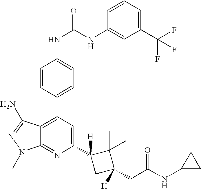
C12=C(C3=CC=C(NC(NC4=CC(C(F)(F)F)=CC=C4)=O)C=C3)C=C(C3([H])CC(CC(NC4CC4)=O)([H])C3(C)C)N=C1N(C)N=C2N
